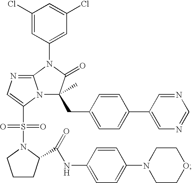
C1(Cl)=CC(N2C3=NC=C(S(N4CCCC4C(=O)NC4=CC=C(N5CCOCC5)C=C4)(=O)=O)N3C(CC3=CC=C(C4=CN=CN=C4)C=C3)(C)C2=O)=CC(Cl)=C1
